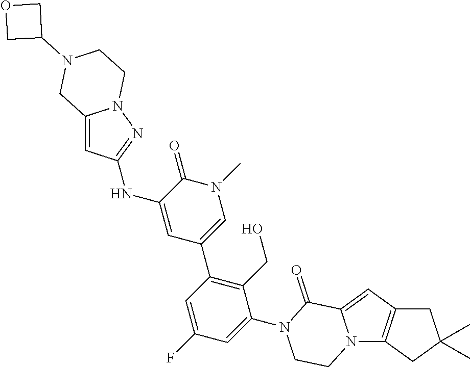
C1C2=C(CC1(C)C)N1C(=C2)C(=O)N(C2=CC(F)=CC(C3=CN(C)C(=O)C(NC4=NN5C(=C4)CN(C4COC4)CC5)=C3)=C2CO)CC1
